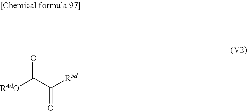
O=C([R5d])C([R4dO])=O
